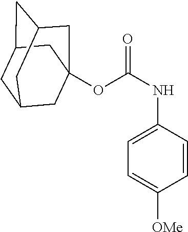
O(C(NC1=CC=C([OMe])C=C1)=O)C12CC3CC(CC(C1)C3)C2
